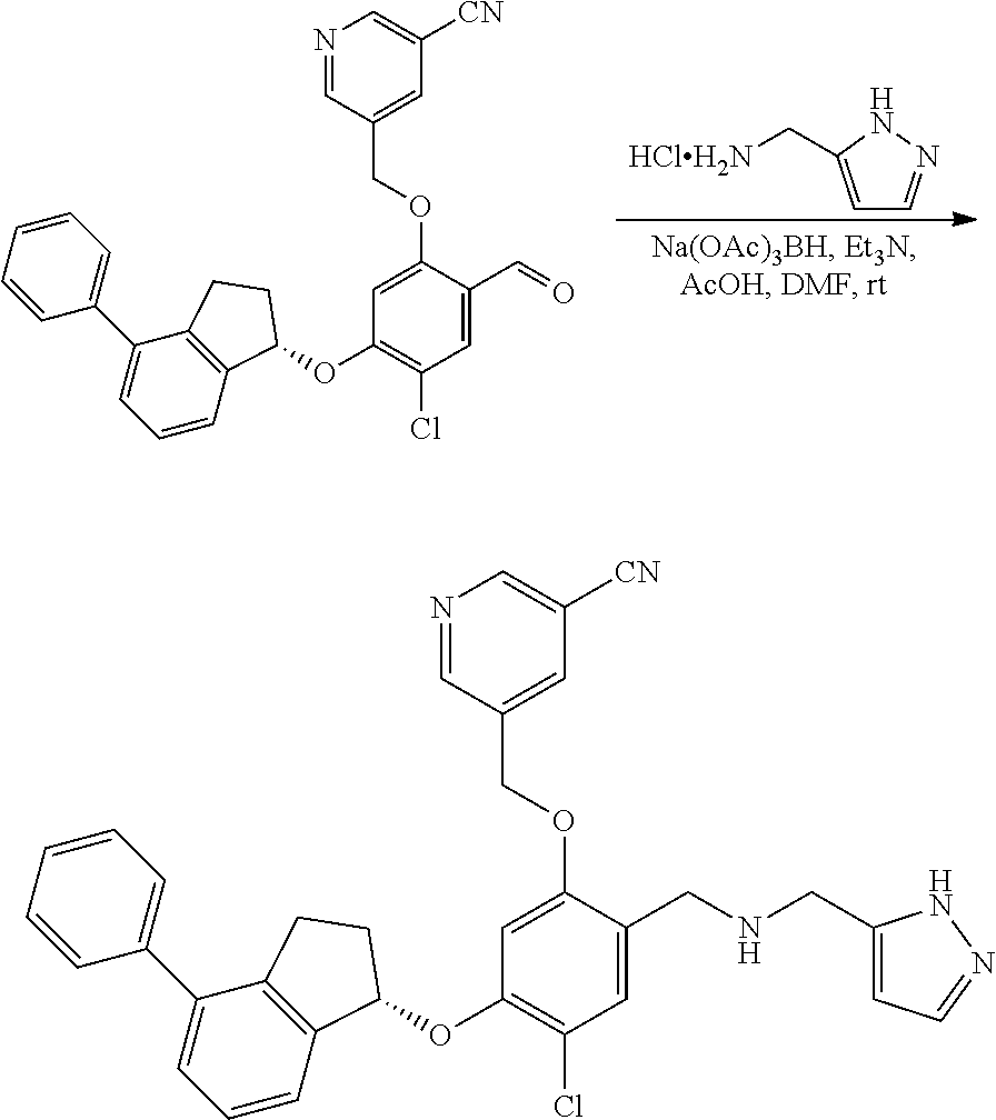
[HClH2N]CC1=CC=NN1.C1=C(C=O)C(OCC2=CC([CN])=CN=C2)=CC(OC2C3=C(C(C4=CC=CC=C4)=CC=C3)CC2)=C1Cl.C1=C(CNCC2=CC=NN2)C(OCC2=CC([CN])=CN=C2)=CC(OC2C3=C(C(C4=CC=CC=C4)=CC=C3)CC2)=C1Cl
